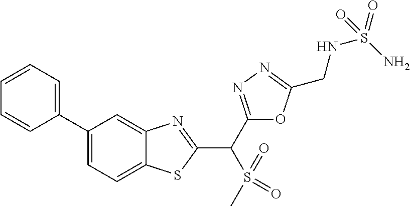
C1=C(C2=CC=CC=C2)C=C2C(=C1)SC(C(C1=NN=C(CNS(=O)(N)=O)O1)S(=O)(=O)C)=N2
